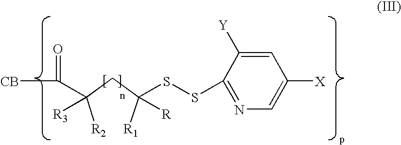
[R2]C(CC([R1])(SSC1=NC=C([X])C=C1[Y])[R])(C([CB])=O)[R3]
